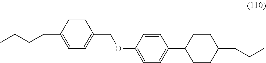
C(CCC1=CC=C(COC2=CC=C(C3CCC(CCC)CC3)C=C2)C=C1)C
